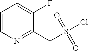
C1=CN=C(CS(Cl)(=O)=O)C(F)=C1
